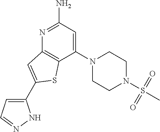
C1(N2CCN(S(C)(=O)=O)CC2)=CC(N)=NC2=C1SC(C1=CC=NN1)=C2
